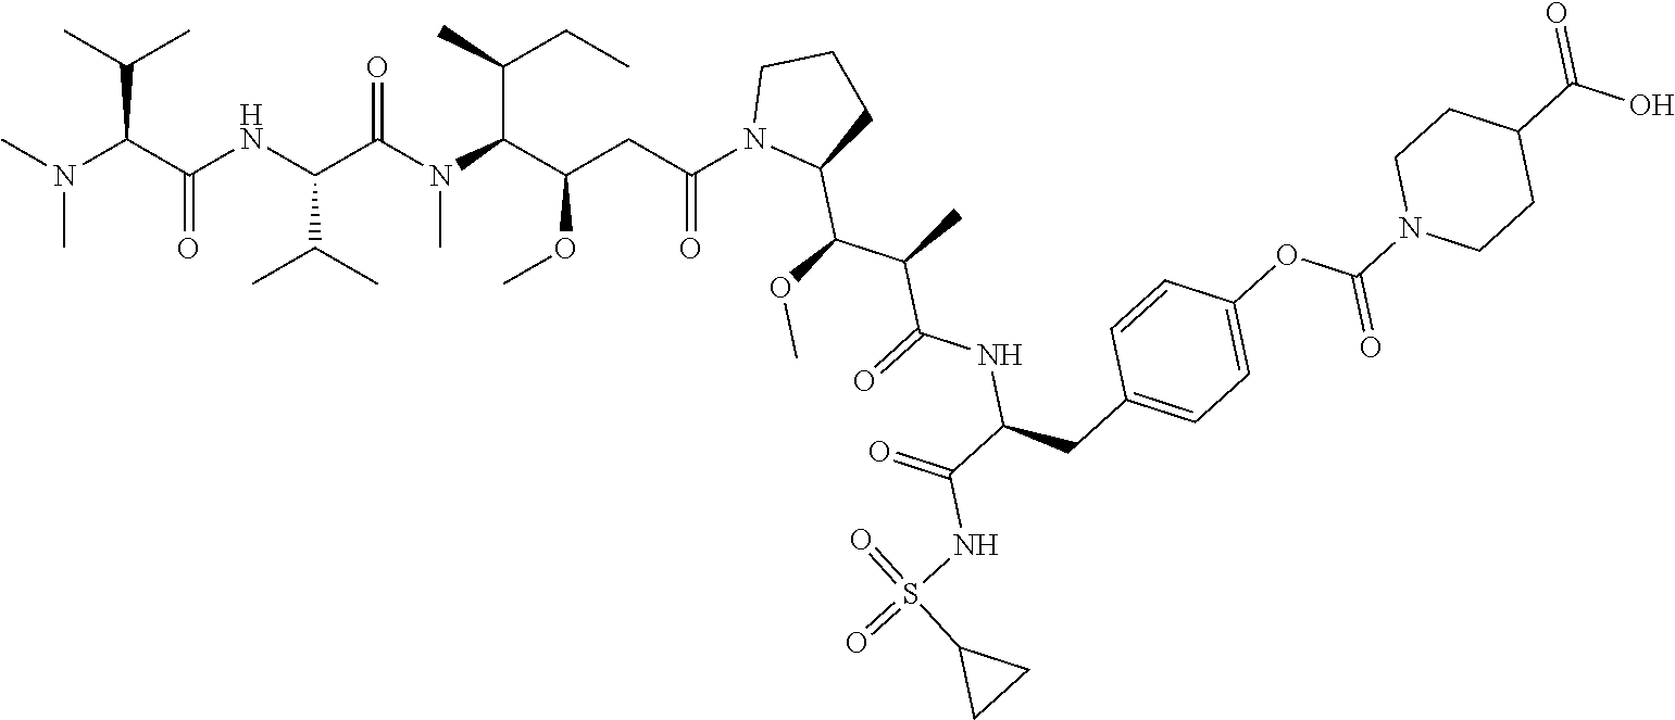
CC(C(C(NC(C(N(C(C(CC(N1C(C(C(C)C(=O)NC(CC2=CC=C(OC(N3CCC(C(O)=O)CC3)=O)C=C2)C(=O)NS(=O)(=O)C2CC2)OC)CCC1)=O)OC)C(C)CC)C)=O)C(C)C)=O)N(C)C)C
